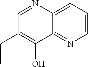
C1=NC2=CC=CN=C2C(O)=C1CC
